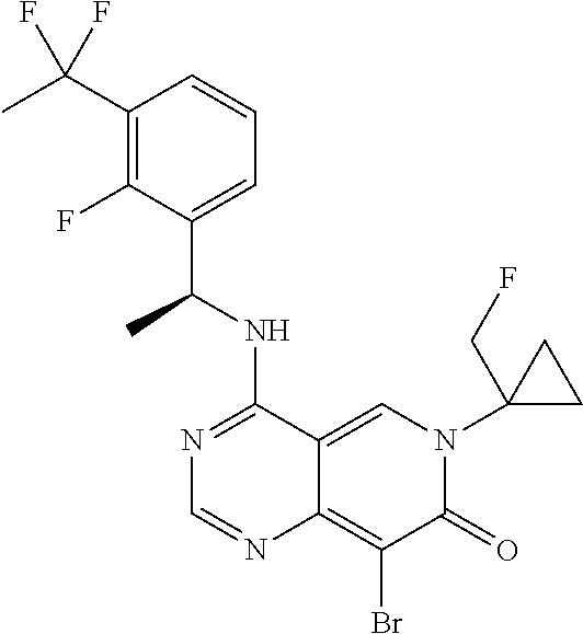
C12=CN(C3(CF)CC3)C(=O)C(Br)=C1N=CN=C2NC(C1=CC=CC(C(C)(F)F)=C1F)C
